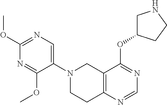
C12=C(N=CN=C1OC1CNCC1)CCN(C1=CN=C(OC)N=C1OC)C2
